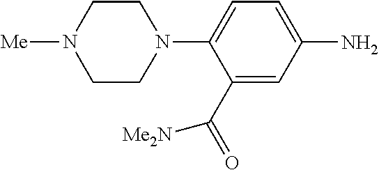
C1(C([Me2N])=O)=CC(N)=CC=C1N1CCN([Me])CC1
